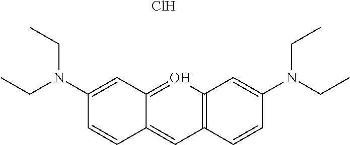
C1(N(CC)CC)=CC2=OC3=C(C=C2C=C1)C=CC(N(CC)CC)=C3.Cl
